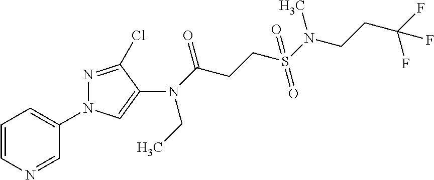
C1=CN=CC(N2N=C(Cl)C(N(C(CCS(N(CCC(F)(F)F)C)(=O)=O)=O)CC)=C2)=C1
